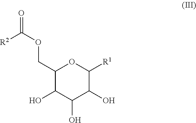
C1(COC([R2])=O)C(O)C(O)C(O)C([R1])O1
